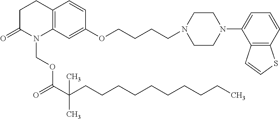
C1C(=O)N(COC(C(CCCCCCCCCC)(C)C)=O)C2=C(C1)C=CC(OCCCCN1CCN(C3=CC=CC4=C3C=CS4)CC1)=C2
